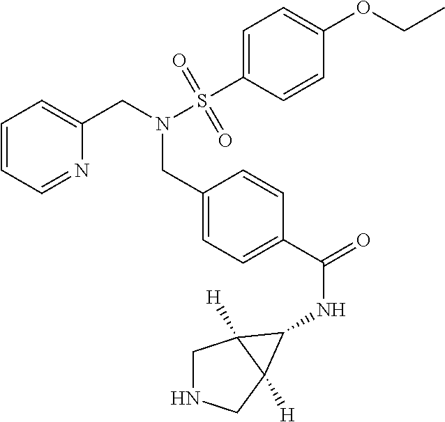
C1=CC=NC(CN(S(C2=CC=C(OCC)C=C2)(=O)=O)CC2=CC=C(C(=O)NC3C4([H])CNCC43[H])C=C2)=C1
